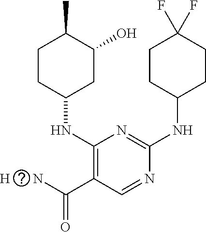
C1(NC2CC(O)C(C)CC2)=C(C(N)=O)C=NC(NC2CCC(F)(F)CC2)=N1.[H]
